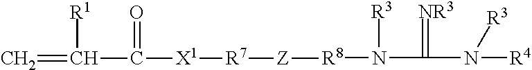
N(C(N([R3])[R4])=[NR3])([R3])[R8][Z][R7][X1]C(=O)C(=C)[R1]
